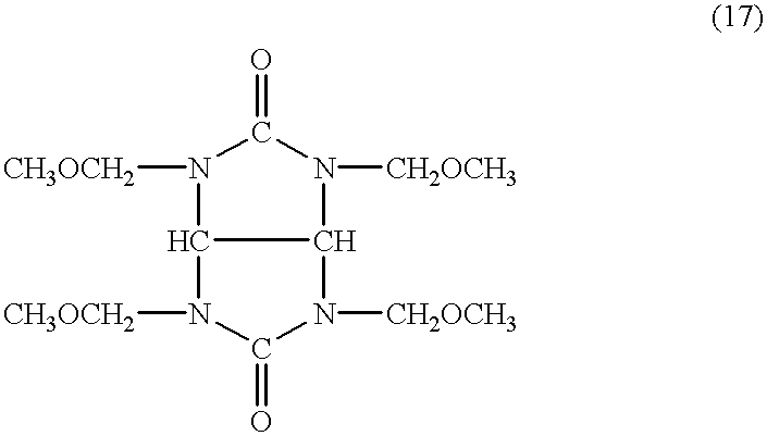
N1([CH2OCH3])C2C(N([CH3OCH2])C1=O)N([CH3OCH2])C(=O)N2[CH2OCH3]
